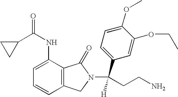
C1(C(NC2=CC=CC3=C2C(=O)N(C(CCN)(C2=CC=C(OC)C(OCC)=C2)[H])C3)=O)CC1
